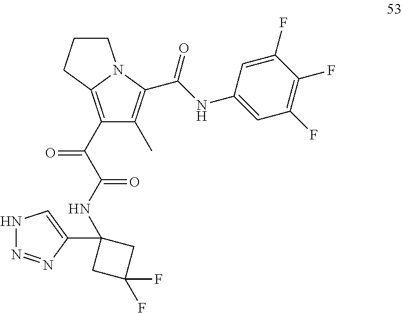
C1(C(C(NC2(C3=CNN=N3)CC(F)(F)C2)=O)=O)=C2N(C(C(NC3=CC(F)=C(F)C(F)=C3)=O)=C1C)CCC2
